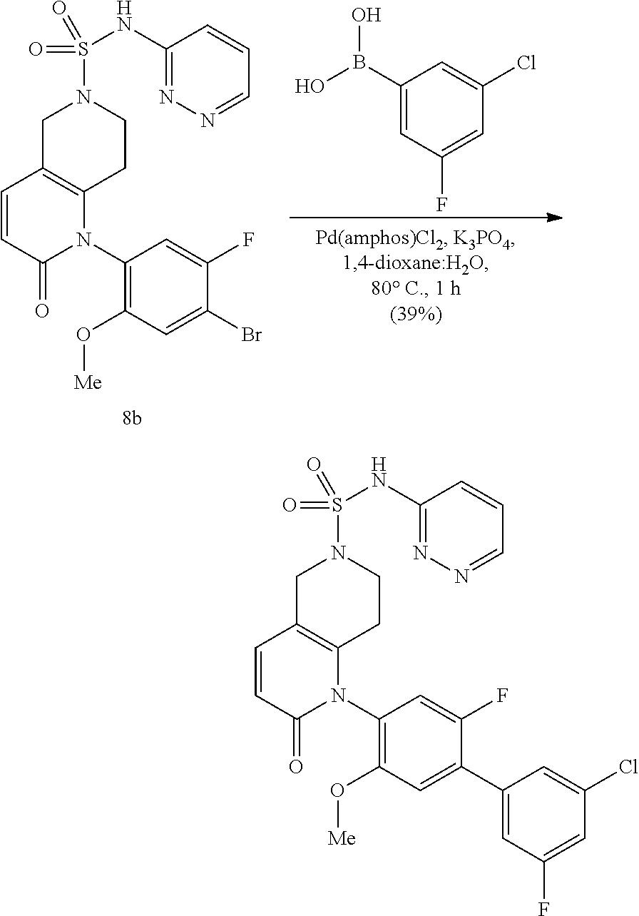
C1C2=C(CCN1S(=O)(=O)NC1=NN=CC=C1)N(C1=C(O[Me])C=C(C3=CC(F)=CC(Cl)=C3)C(F)=C1)C(=O)C=C2.C1C2=C(CCN1S(=O)(=O)NC1=NN=CC=C1)N(C1=C(O[Me])C=C(Br)C(F)=C1)C(=O)C=C2.C1(B(O)O)=CC(F)=CC(Cl)=C1
